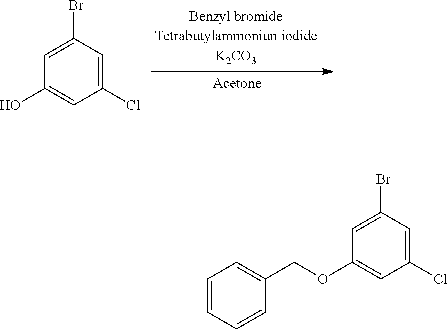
C1=C(Br)C=C(Cl)C=C1O.C1=C(Br)C=C(Cl)C=C1OCC1=CC=CC=C1
